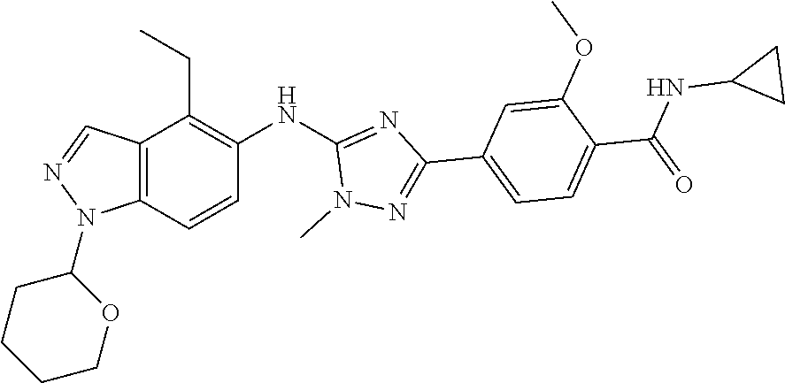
C1(NC2=NC(C3=CC=C(C(NC4CC4)=O)C(OC)=C3)=NN2C)=C(CC)C2=C(C=C1)N(C1CCCCO1)N=C2
